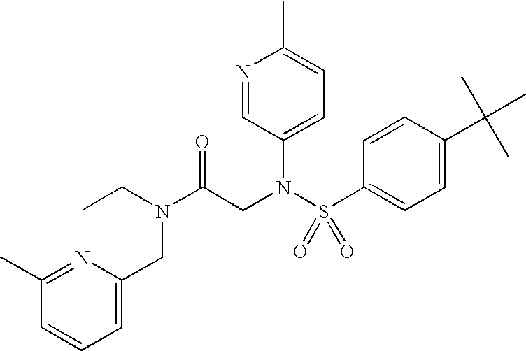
CCN(C(CN(S(C1=CC=C(C(C)(C)C)C=C1)(=O)=O)C1=CC=C(C)N=C1)=O)CC1=CC=CC(C)=N1
